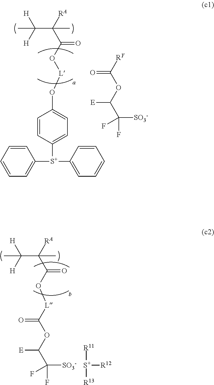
C1=CC([S+](C2=CC=CC=C2)C2=CC=CC=C2)=CC=C1O[L]OC(C([RA])(C)C(C)([H])[H])=O.O=C([RY])OC(C([SO3-])(F)F)[E].O(C(C([RA])(C)C(C)([H])[H])=O)[L]C(=O)OC(C([SO3-])(F)F)[E].[S+]([R12])([R11])[R13]
